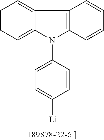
C12=CC=CC=C1N(C1=CC=C([Li])C=C1)C1=C2C=CC=C1
